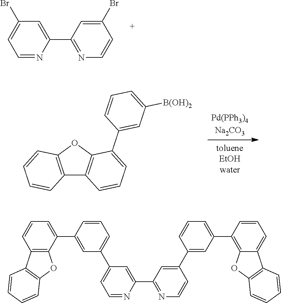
C1=NC(C2=NC=CC(Br)=C2)=CC(Br)=C1.C12=C(OC3=C1C=CC=C3C1=CC([B(OH)2])=CC=C1)C=CC=C2.C1=NC(C2=NC=CC(C3=CC(C4=C5C(=CC=C4)C4=C(O5)C=CC=C4)=CC=C3)=C2)=CC(C2=CC=CC(C3=CC=CC4=C3OC3=C4C=CC=C3)=C2)=C1
